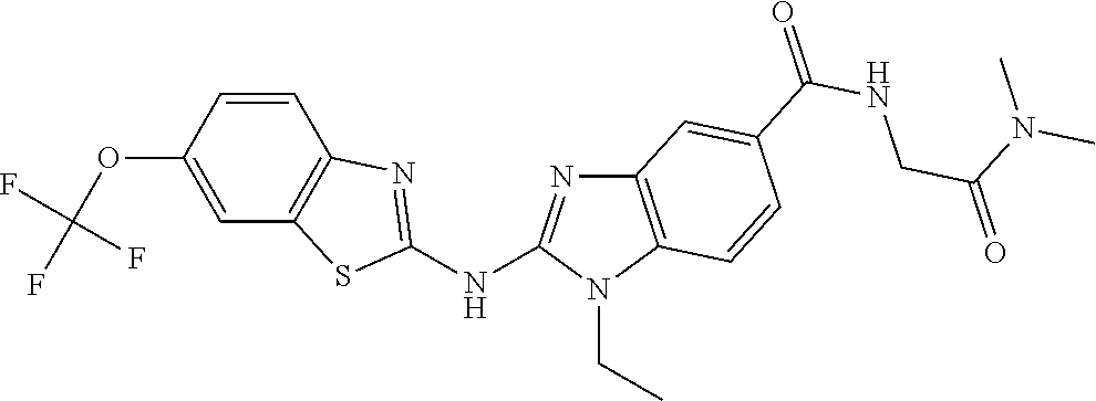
O(C1=CC2=C(C=C1)N=C(NC1=NC3=C(N1CC)C=CC(C(NCC(=O)N(C)C)=O)=C3)S2)C(F)(F)F
